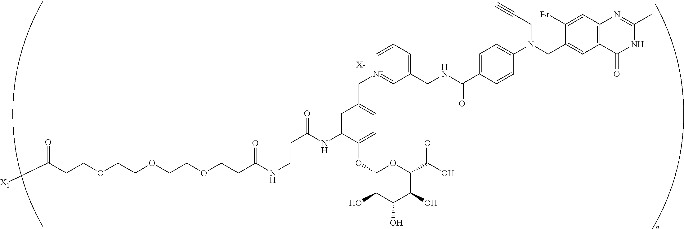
[X-].C(COCCOCCOCCC(NCCC(=O)NC1=CC(C[N+]2=CC(CNC(C3=CC=C(N(CC4=CC5=C(C=C4Br)N=C(C)NC5=O)CC#C)C=C3)=O)=CC=C2)=CC=C1OC1C(O)C(O)C(O)C(C(O)=O)O1)=O)C([X1])=O
